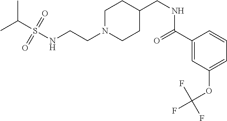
C(CN1CCC(CNC(C2=CC(OC(F)(F)F)=CC=C2)=O)CC1)NS(C(C)C)(=O)=O
